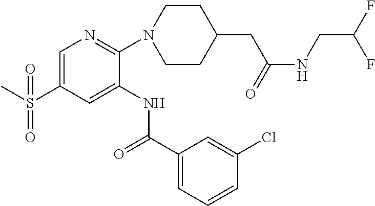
C1=C(S(C)(=O)=O)C=C(NC(C2=CC=CC(Cl)=C2)=O)C(N2CCC(CC(=O)NCC(F)F)CC2)=N1
